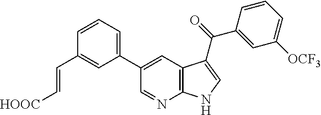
C1(C2=CC3=C(N=C2)NC=C3C(=O)C2=CC([OCF3])=CC=C2)=CC=CC(C=C[HOOC])=C1
